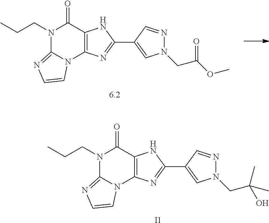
[6.2].N1(CCC)C2=NC=CN2C2=C(C1=O)NC(C1=CN(CC(OC)=O)N=C1)=N2.N1(CCC)C2=NC=CN2C2=C(C1=O)NC(C1=CN(CC(O)(C)C)N=C1)=N2.[I1]
